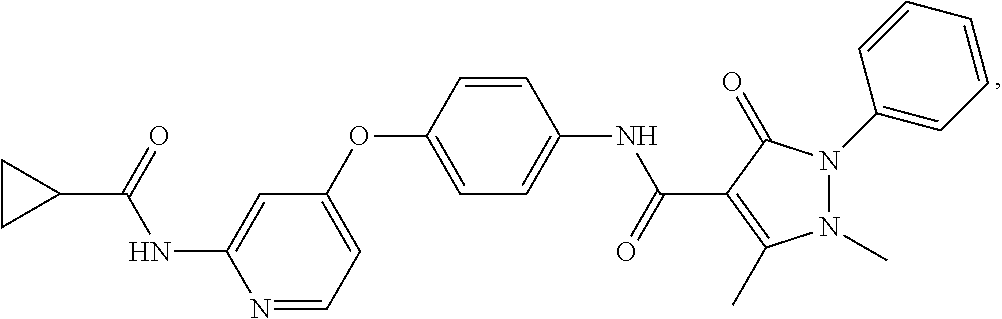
N1=CC=C(OC2=CC=C(NC(=O)C3=C(C)N(C)N(C4=CC=CC=C4)C3=O)C=C2)C=C1NC(C1CC1)=O
